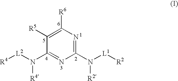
N1=C(N([L1][R2])[R2])N=C(N([L2][R4])[R4])C([R5])=C1[R6]
